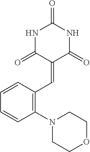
C1(N2CCOCC2)=C(C=C2C(=O)NC(=O)NC2=O)C=CC=C1
